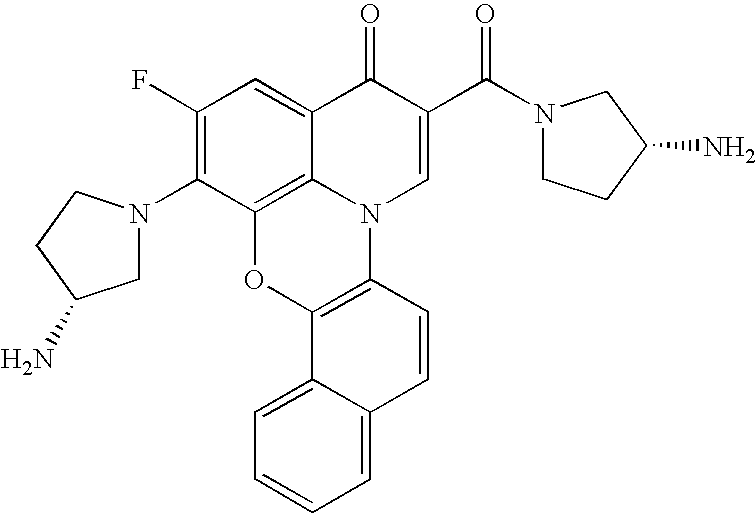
C1(F)=C(N2CC(N)CC2)C2=C3C(=C1)C(=O)C(C(N1CCC(N)C1)=O)=CN3C1=C(O2)C2=CC=CC=C2C=C1
